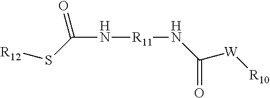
C(N[R11]NC([W][R10])=O)(S[R12])=O
